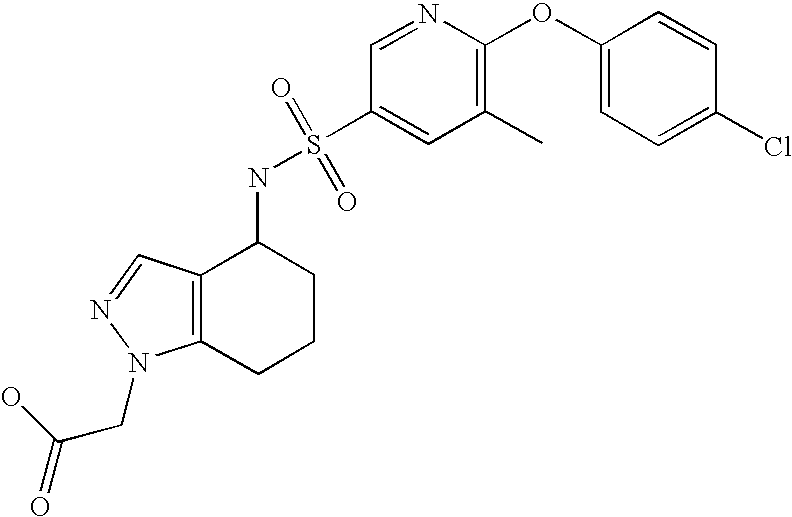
C1(OC2=CC=C(Cl)C=C2)=C(C)C=C(S(NC2C3=C(CCC2)N(CC(=O)O)N=C3)(=O)=O)C=N1
